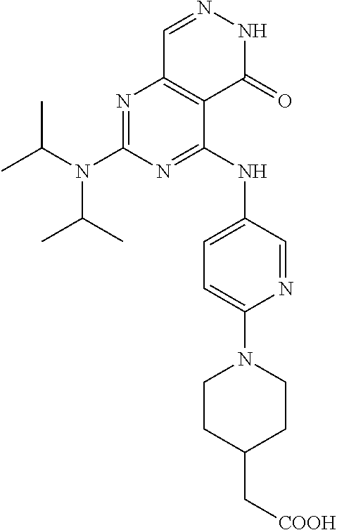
N1=C(N(C(C)C)C(C)C)N=C(NC2=CC=C(N3CCC(C[COOH])CC3)N=C2)C2=C1C=NNC2=O
